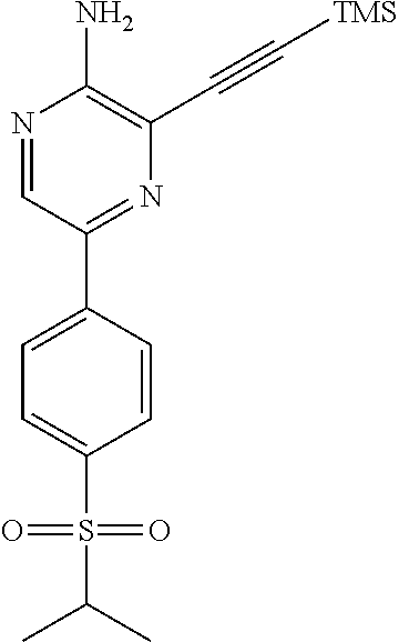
N1=CC(C2=CC=C(S(C(C)C)(=O)=O)C=C2)=NC(C#C[TMS])=C1N
